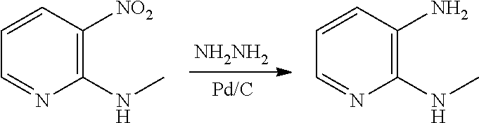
[NH2NH2].C1=CC=NC(NC)=C1[NO2].C1=CC=NC(NC)=C1N
